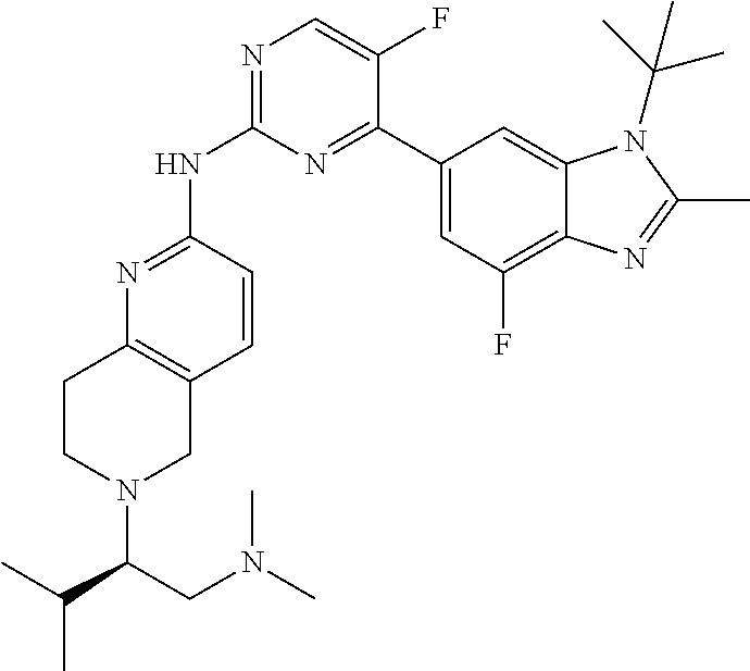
N1=C(NC2=NC=C(F)C(C3=CC(F)=C4C(=C3)N(C(C)(C)C)C(C)=N4)=N2)C=CC2=C1CCN(C(CN(C)C)C(C)C)C2
